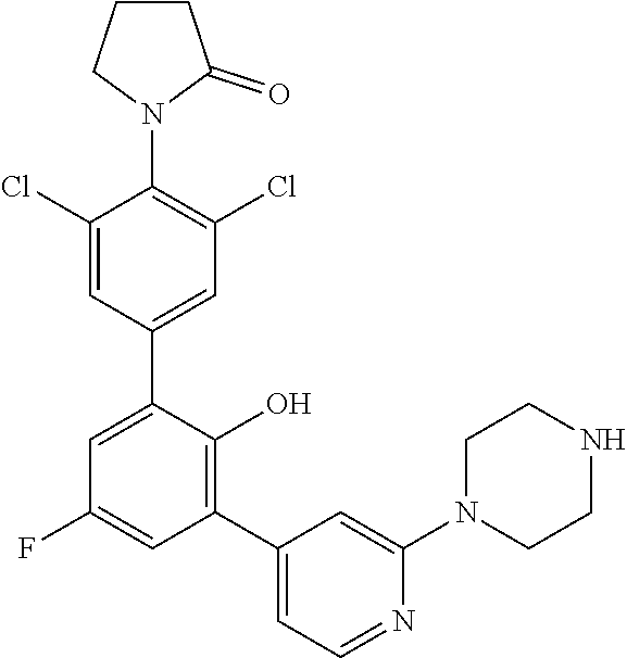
C1CC(=O)N(C2=C(Cl)C=C(C3=CC(F)=CC(C4=CC=NC(N5CCNCC5)=C4)=C3O)C=C2Cl)C1
